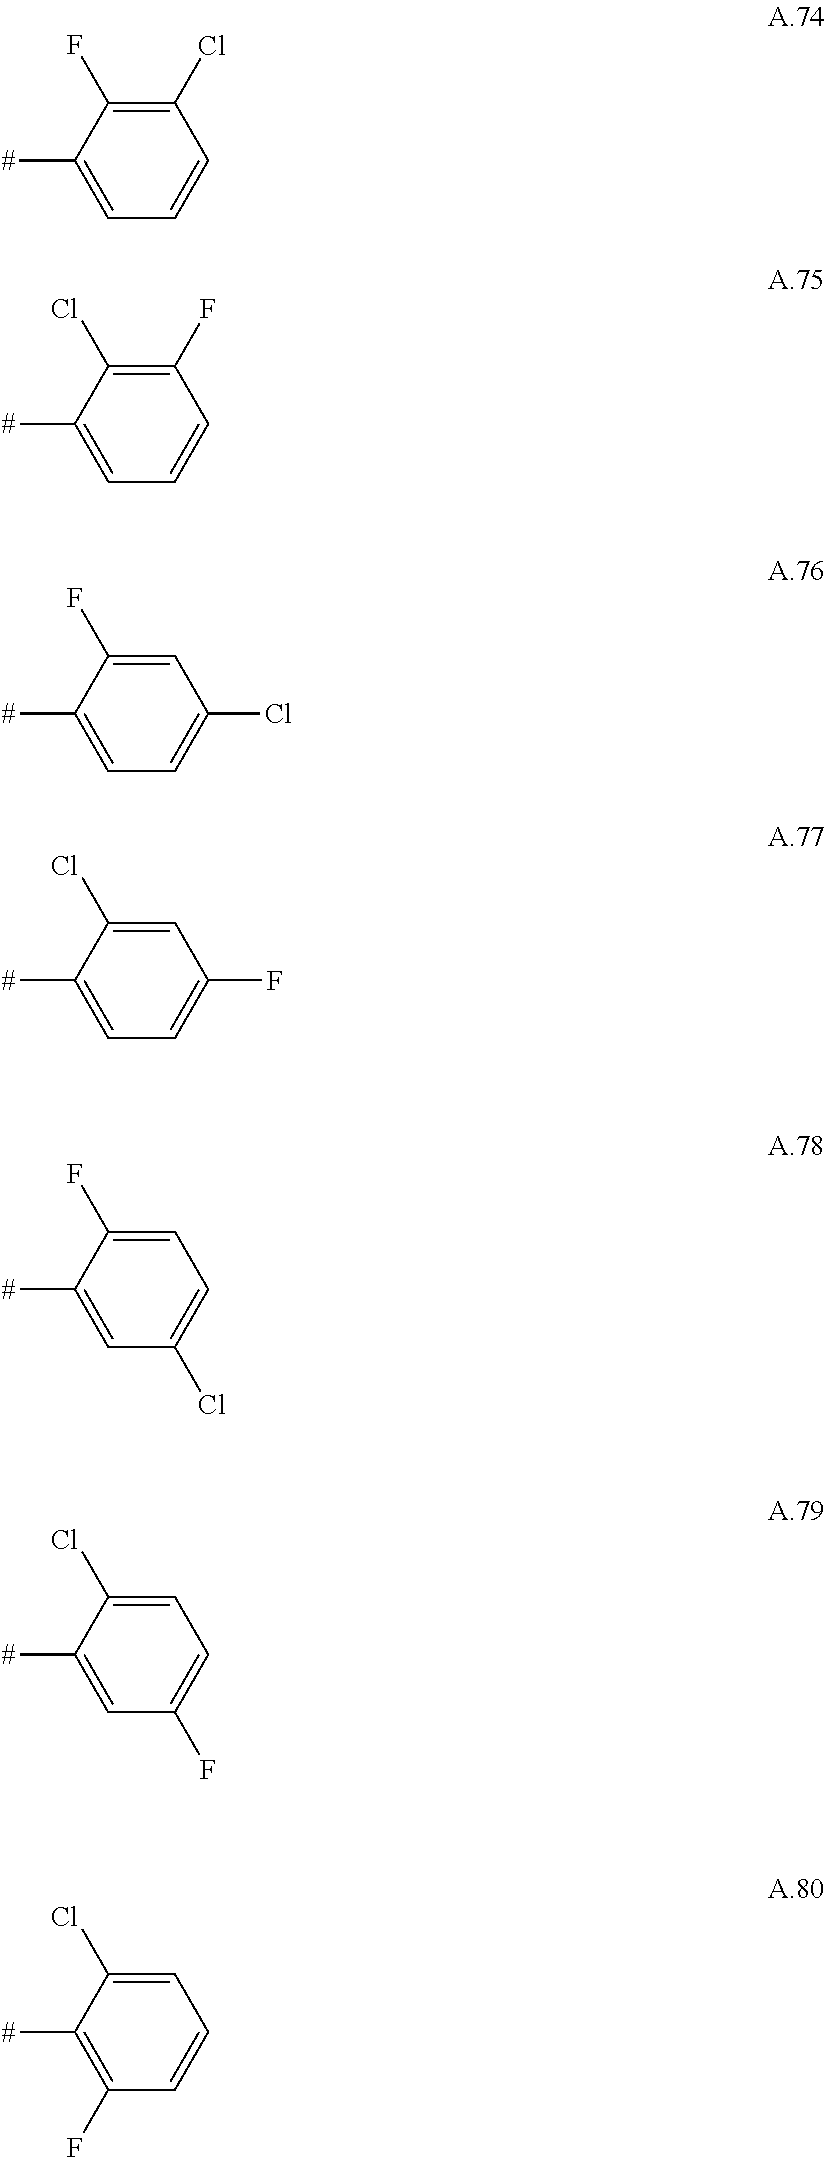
[#]C1=CC=CC(Cl)=C1F.[#]C1=CC=CC(F)=C1Cl.[#]C1=CC=C(Cl)C=C1F.[#]C1=CC=C(F)C=C1Cl.[#]C1=CC(Cl)=CC=C1F.[#]C1=CC(F)=CC=C1Cl.[#]C1=C(F)C=CC=C1Cl
